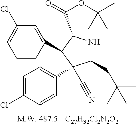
[C27H32Cl2N2O2].C1(Cl)=CC=CC(C2C(C(=O)OC(C)(C)C)NC(CC(C)(C)C)C2(C2=CC=C(Cl)C=C2)C#N)=C1
